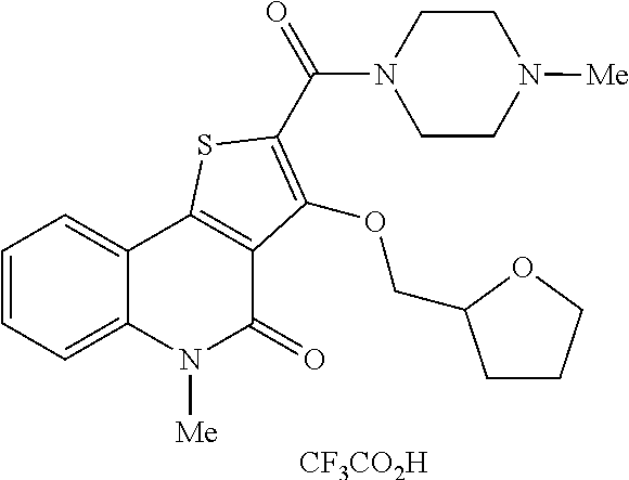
C1=CC=C2C(=C1)C1=C(C(=O)N2[Me])C(OCC2CCCO2)=C(C(=O)N2CCN([Me])CC2)S1.[CF3CO2H]
